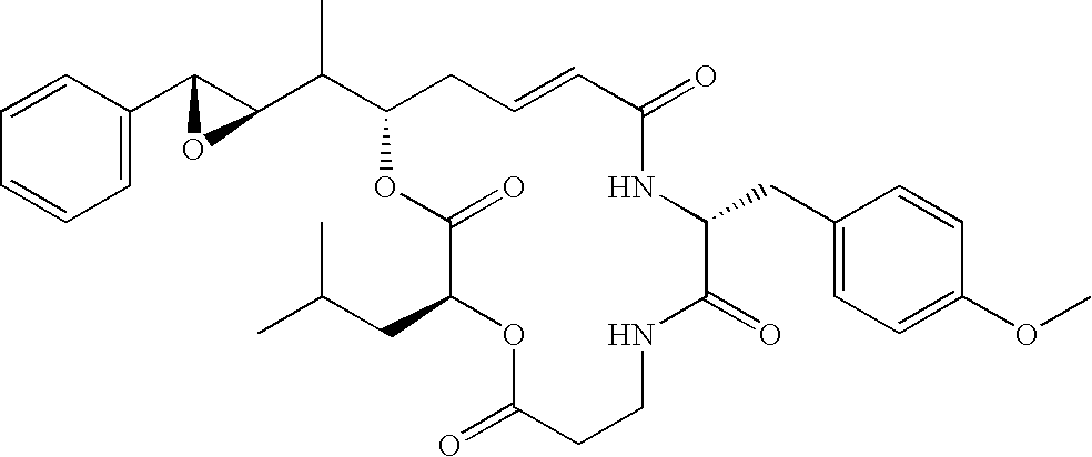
C1(C(C2C(C3=CC=CC=C3)O2)C)CC=CC(=O)NC(CC2=CC=C(OC)C=C2)C(=O)NCCC(=O)OC(CC(C)C)C(=O)O1
